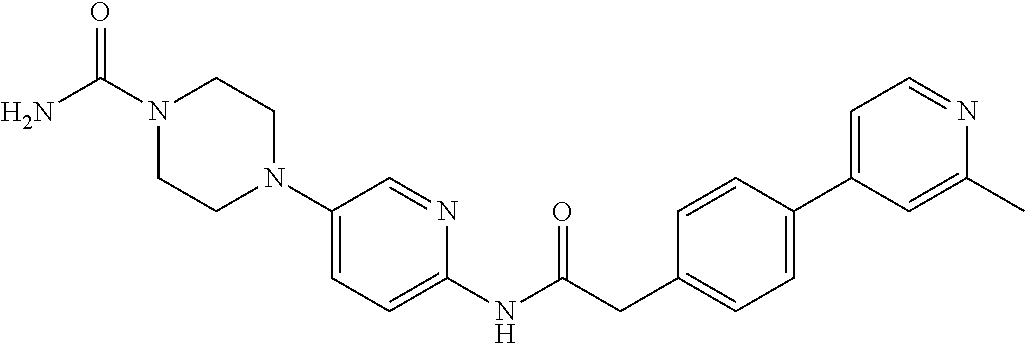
N1(C(=O)N)CCN(C2=CC=C(NC(CC3=CC=C(C4=CC=NC(C)=C4)C=C3)=O)N=C2)CC1
